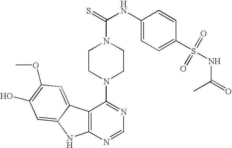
C12=C(N=CN=C1N1CCN(C(=S)NC3=CC=C(S(=O)(=O)NC(=O)C)C=C3)CC1)NC1=CC(O)=C(OC)C=C21
